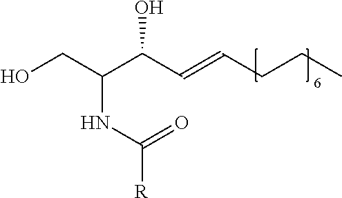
OCC(C(C=CCCC)O)NC([R])=O
